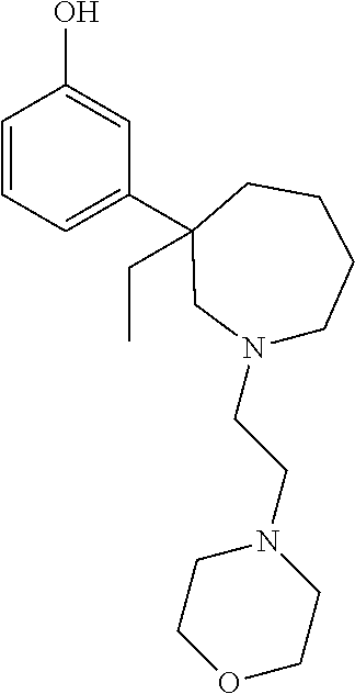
C1=CC=C(C2(CC)CCCCN(CCN3CCOCC3)C2)C=C1O
